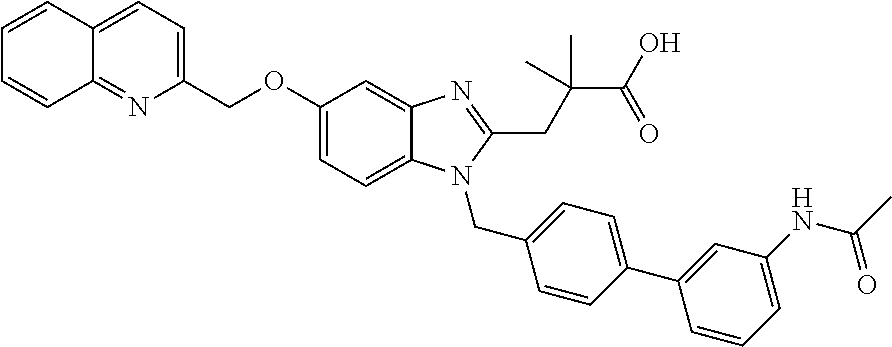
C1(COC2=CC=C3C(=C2)N=C(CC(C)(C(=O)O)C)N3CC2=CC=C(C3=CC(NC(=O)C)=CC=C3)C=C2)=CC=C2C(=N1)C=CC=C2
